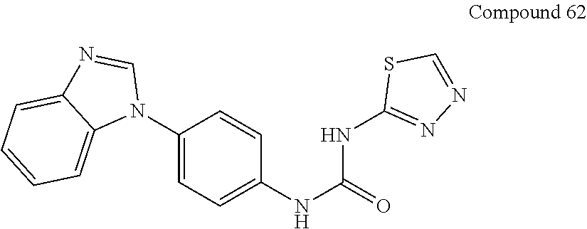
C1(N2C=NC3=CC=CC=C23)=CC=C(NC(=O)NC2=NN=CS2)C=C1
